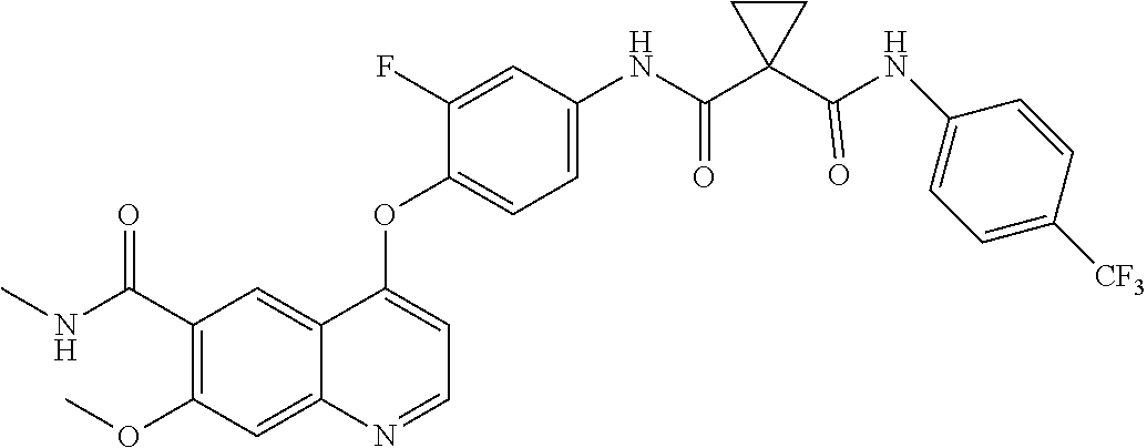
C12=CC(C(NC)=O)=C(OC)C=C1N=CC=C2OC1=CC=C(NC(C2(C(NC3=CC=C([CF3])C=C3)=O)CC2)=O)C=C1F
